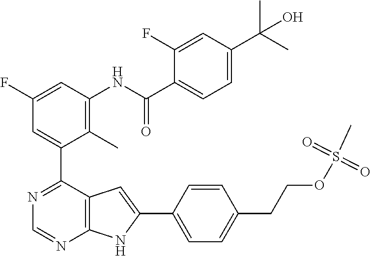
N1=CN=C(C2=CC(F)=CC(NC(C3=CC=C(C(C)(C)O)C=C3F)=O)=C2C)C2=C1NC(C1=CC=C(CCOS(C)(=O)=O)C=C1)=C2
